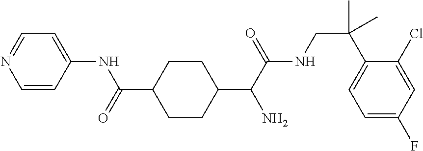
C1(C(C(NCC(C2=CC=C(F)C=C2Cl)(C)C)=O)N)CCC(C(=O)NC2=CC=NC=C2)CC1
